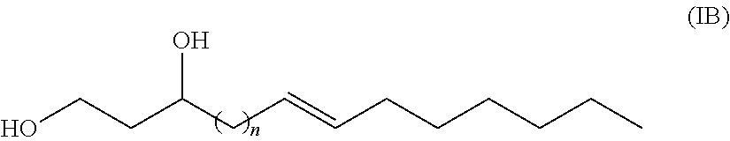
OCCC(CC=CCCCCCC)O
